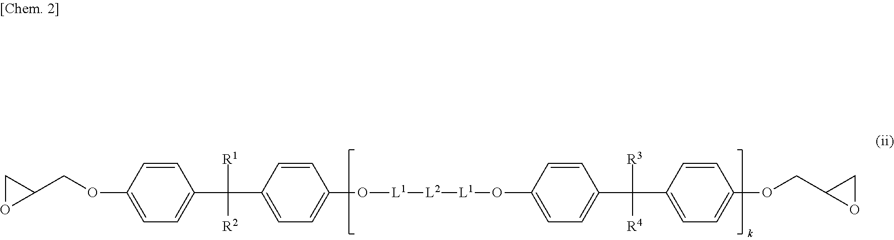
C1=CC(OCC2CO2)=CC=C1C([R1])([R2])C1=CC=C(O[L1][L2][L1]OC2=CC=C(C([R3])([R4])C3=CC=C(OCC4OC4)C=C3)C=C2)C=C1
